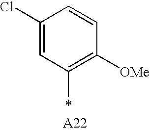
C1(Cl)=CC(*)=C([OMe])C=C1
